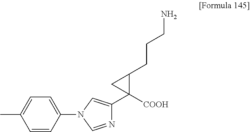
C1([COOH])(C2=CN(C3=CC=C(C)C=C3)C=N2)C(CCCN)C1
